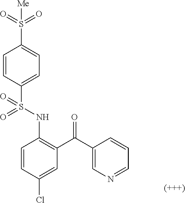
C1=CC(Cl)=CC(C(C2=CN=CC=C2)=O)=C1NS(C1=CC=C(S(=O)(=O)[Me])C=C1)(=O)=O
